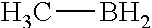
CB
